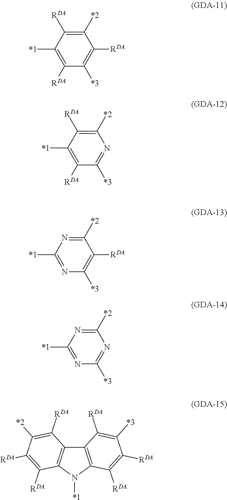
C1([*2])=C([RDA])C([*1])=C([RDA])C([*3])=C1[RDA].C1([*2])=C([RDA])C([*1])=C([RDA])C([*3])=N1.C1([*2])=NC([*1])=NC([*3])=C1[RDA].C1([*2])=NC([*1])=NC([*3])=N1.C12=C(N([*1])C3=C1C([RDA])=C([*2])C([RDA])=C3[RDA])C([RDA])=C([RDA])C([*3])=C2[RDA]
